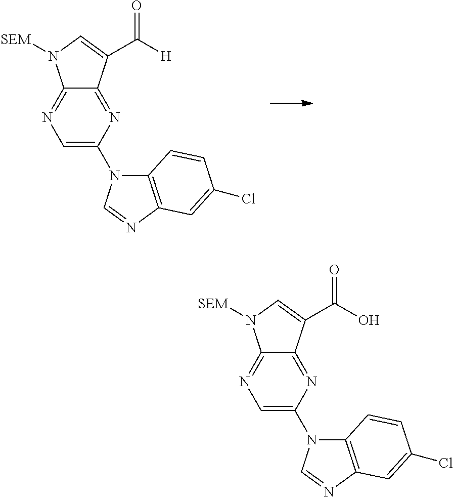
C1=C(N2C3=C(N=C2)C=C(Cl)C=C3)N=C2C(=N1)N([SEM])C=C2C([H])=O.C1=C(N2C3=C(N=C2)C=C(Cl)C=C3)N=C2C(=N1)N([SEM])C=C2C(O)=O
